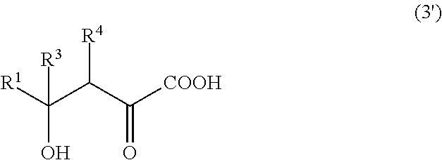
[R1]C(C(C([COOH])=O)[R4])([R3])O
